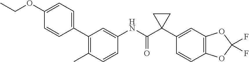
C1=CC(C)=C(C2=CC=C(OCC)C=C2)C=C1NC(C1(C2=CC3=C(C=C2)OC(F)(F)O3)CC1)=O
